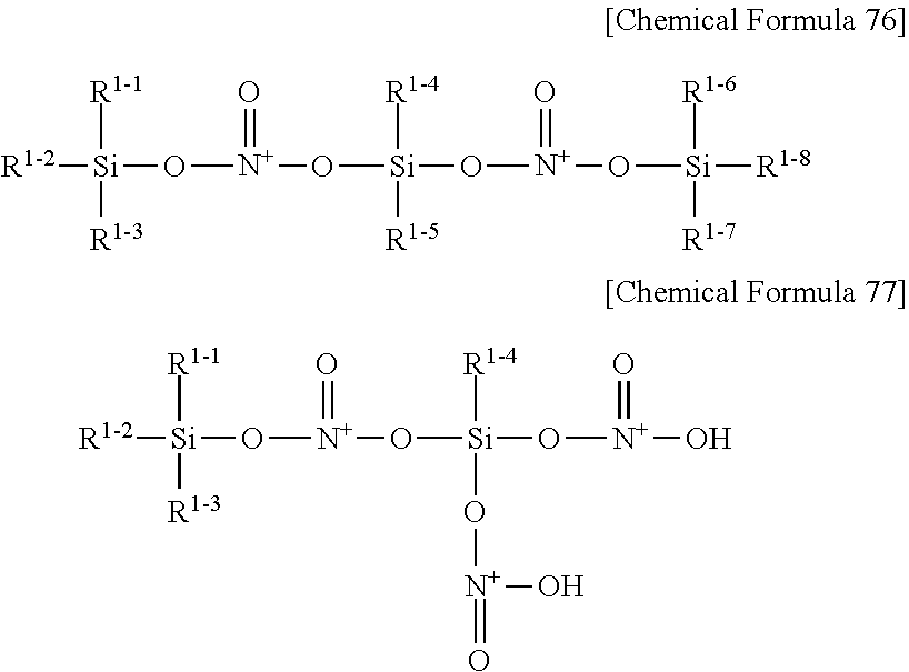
[R1-1][Si]([R1-3])(O[N+](=O)O[Si]([R1-4])([R1-5])O[N+](O[Si]([R1-8])([R1-6])[R1-7])=O)[R1-2].[R1-1][Si]([R1-3])(O[N+](=O)O[Si]([R1-4])(O[N+](O)=O)O[N+](=O)O)[R1-2]
